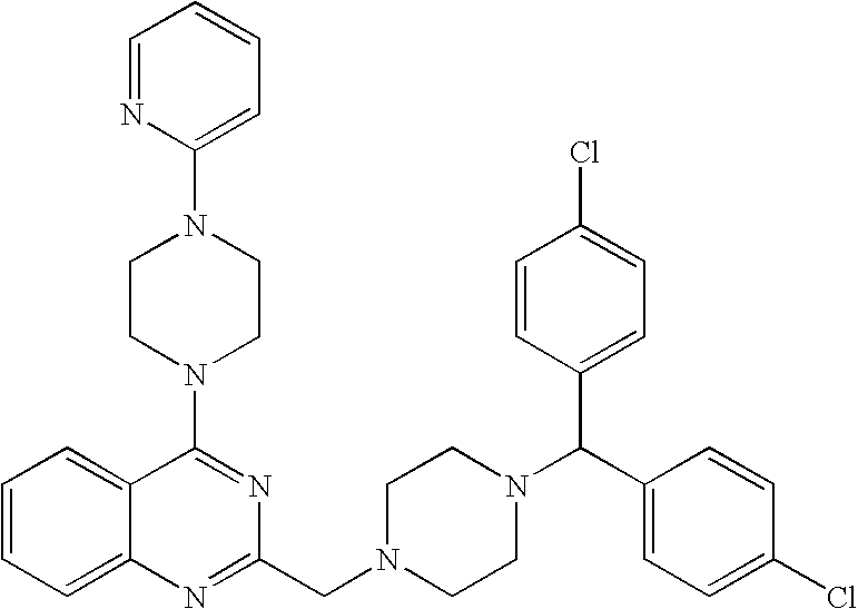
C1=CC=C2C(=C1)C(N1CCN(C3=CC=CC=N3)CC1)=NC(CN1CCN(C(C3=CC=C(Cl)C=C3)C3=CC=C(Cl)C=C3)CC1)=N2
